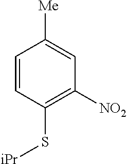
C1=CC(S[iPr])=C([NO2])C=C1[Me]
